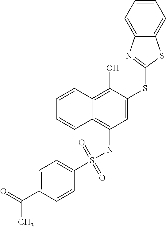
C1(S(NC2=C3C(=C(O)C(SC4=NC5=CC=CC=C5S4)=C2)C=CC=C3)(=O)=O)=CC=C(C(=O)C)C=C1
